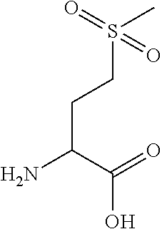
C(C(=O)O)(N)CCS(C)(=O)=O
